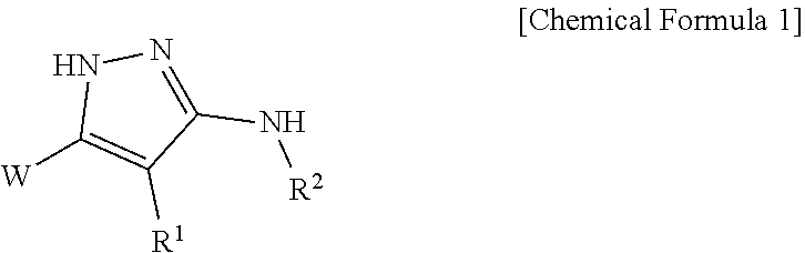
[W]C1=C([R1])C(N[R2])=NN1
